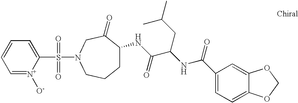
S(N1CCCC(NC(C(NC(=O)C2=CC=C3C(=C2)OCO3)CC(C)C)=O)C(=O)C1)(C1=CC=CC=[N+]1[O-])(=O)=O
